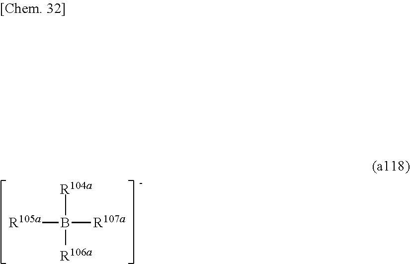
[R105a]B([R107a])([R104a])[R106a]
